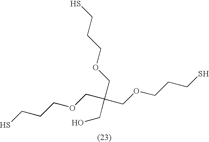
C(COCCCS)(COCCCS)(CO)COCCCS
